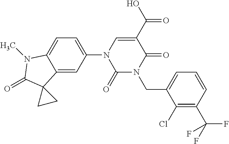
C1(=O)N(CC2=CC=CC(C(F)(F)F)=C2Cl)C(=O)C(C(O)=O)=CN1C1=CC=C2C(=C1)C1(C(=O)N2C)CC1
